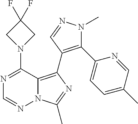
N12C(=C(C3=C(C4=CC=C(C)C=N4)N(C)N=C3)N=C1C)C(N1CC(F)(F)C1)=NC=N2
